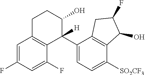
C1=C(F)C=C(F)C2=C1CCC(O)C2(C1=CC=C([SO2CF3])C2=C1CC(F)C2O)[H]
